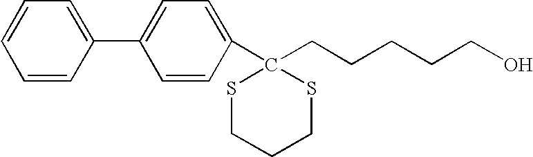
OCCCCCC1(C2=CC=C(C3=CC=CC=C3)C=C2)SCCCS1
